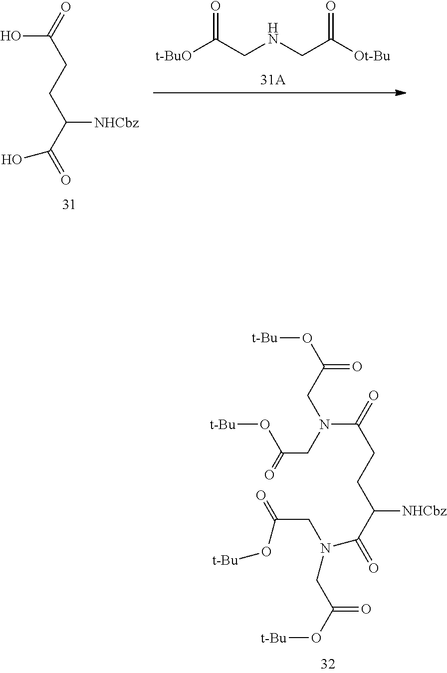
OC(=O)CCC(C(=O)O)[NHCbz].[t-BuO]C(CNCC([Ot-Bu])=O)=O.N(C(=O)CCC(C(=O)N(CC(=O)O[t-Bu])CC(O[t-Bu])=O)[NHCbz])(CC(O[t-Bu])=O)CC(O[t-Bu])=O
